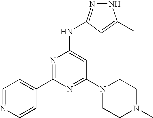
N1N=C(NC2=CC(N3CCN(C)CC3)=NC(C3=CC=NC=C3)=N2)C=C1C
